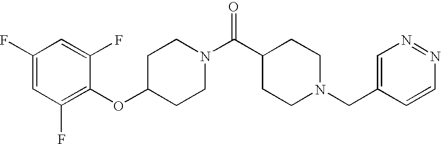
C1(OC2=C(F)C=C(F)C=C2F)CCN(C(C2CCN(CC3=CN=NC=C3)CC2)=O)CC1
